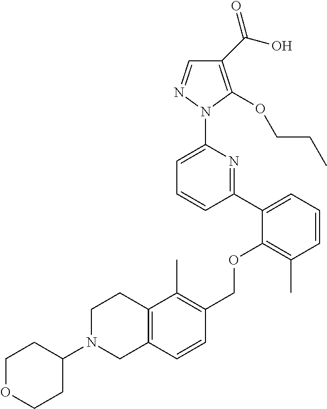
C1(C(O)=O)=C(OCCC)N(C2=CC=CC(C3=CC=CC(C)=C3OCC3=C(C)C4=C(C=C3)CN(C3CCOCC3)CC4)=N2)N=C1
